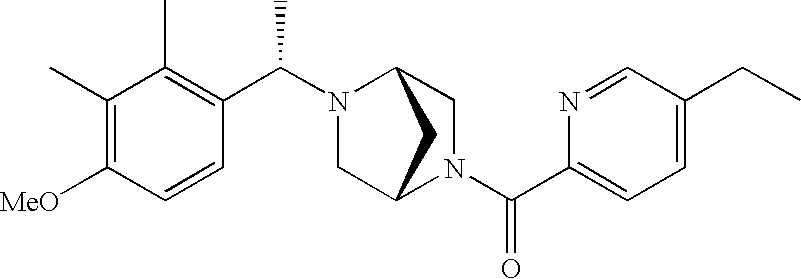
C1=C(CC)C=NC(C(N2CC3N(C(C4=C(C)C(C)=C([MeO])C=C4)C)CC2C3)=O)=C1
